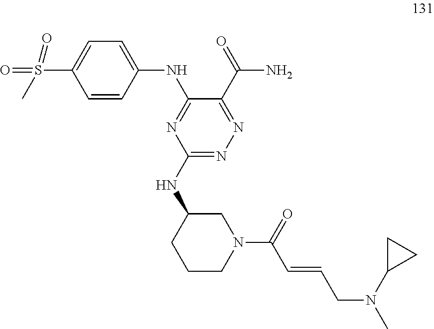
C1=CC(NC2=NC(NC3CCCN(C(=O)C=CCN(C)C4CC4)C3)=NN=C2C(=O)N)=CC=C1S(=O)(=O)C
